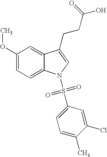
C12=CC(OC)=CC=C1N(S(C1=CC=C(C)C(Cl)=C1)(=O)=O)C=C2CCC(=O)O
